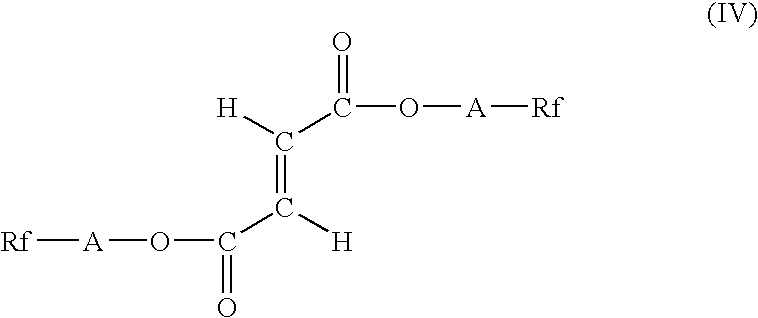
[Rf][A]OC(=O)C([H])=C([H])C(=O)O[A][Rf]
